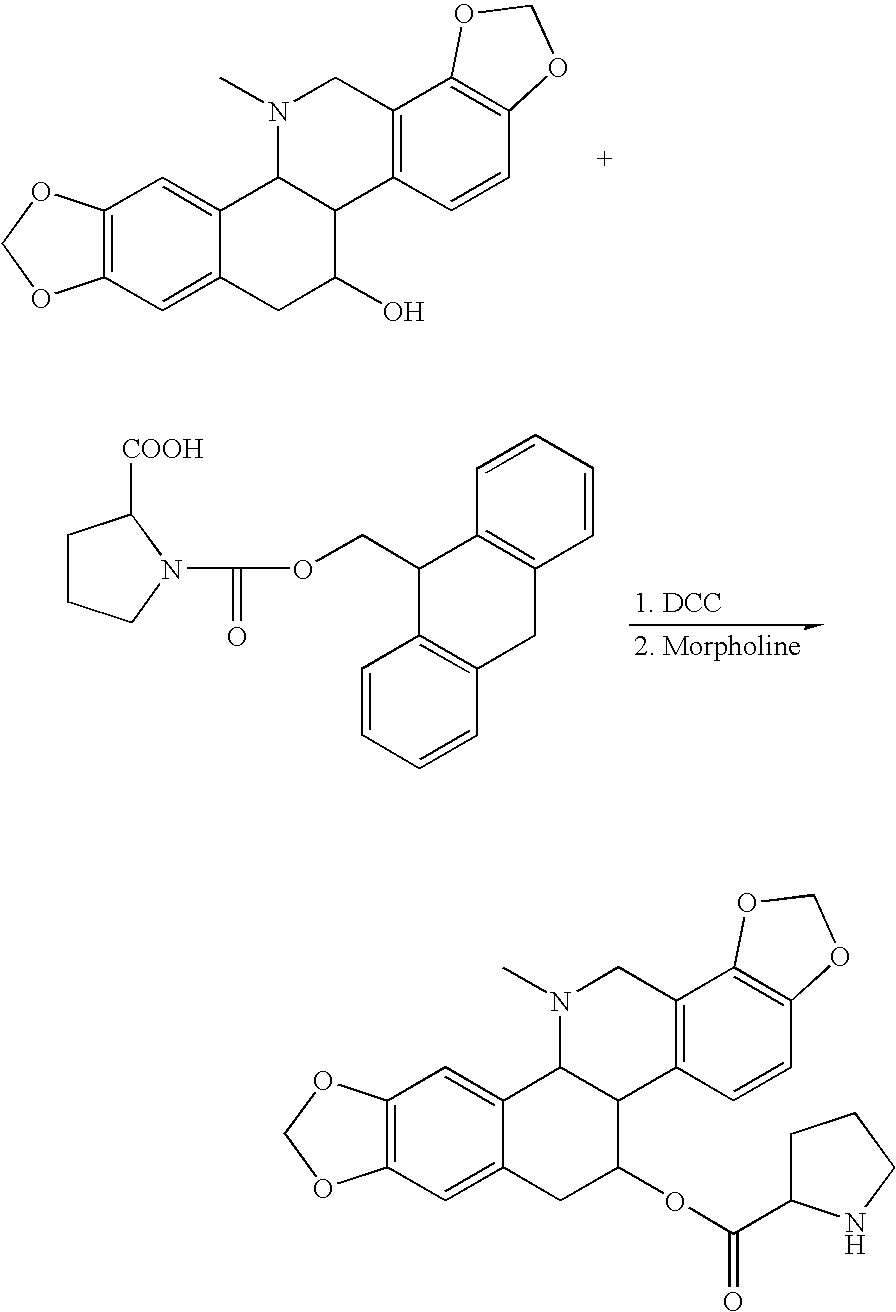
C12=C(C=C3C(=C1)C1C(C(O)C3)C3=C(CN1C)C1=C(C=C3)OCO1)OCO2.C1=CC=CC2=C1C(COC(N1C([COOH])CCC1)=O)C1=C(C2)C=CC=C1.C12=C(C=C3C(=C1)C1C(C(OC(=O)C4CCCN4)C3)C3=C(CN1C)C1=C(C=C3)OCO1)OCO2
